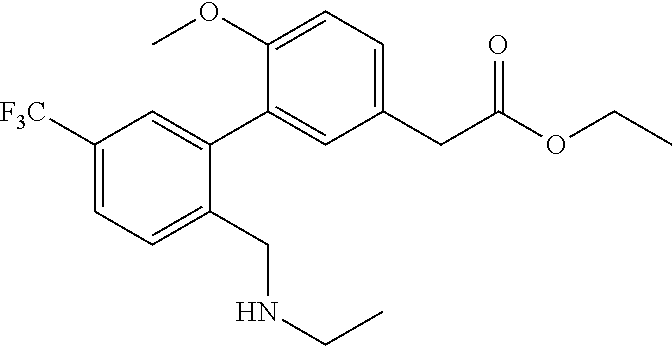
C1([F3C])=CC=C(CNCC)C(C2=CC(CC(OCC)=O)=CC=C2OC)=C1
